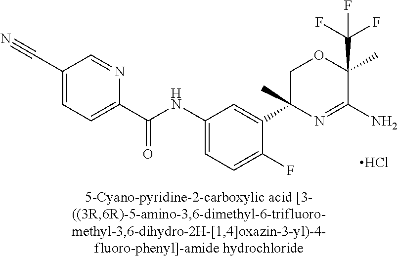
Cl.N(C1=CC=C(F)C(C2(C)N=C(N)C(C(F)(F)F)(C)OC2)=C1)C(C1=CC=C(C#N)C=N1)=O
